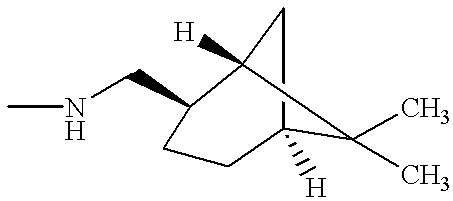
CNCC1C2([H])CC([H])(C2(C)C)CC1
